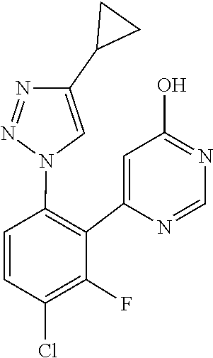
C1=NC(C2=C(N3C=C(C4CC4)N=N3)C=CC(Cl)=C2F)=CC(O)=N1
